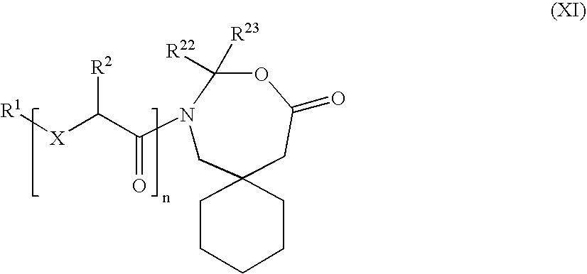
[R1][X]C(C(N1CC2(CC(=O)OC1([R22])[R23])CCCCC2)=O)[R2]
